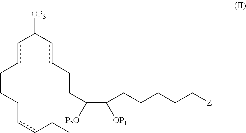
c(c-ccCccCC)C(cc-ccC(C(CCCCC[Z])[OP1])[P2O])[OP3]
